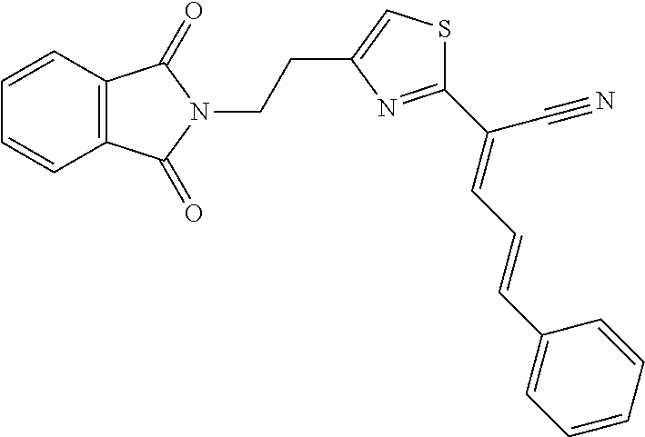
C12=C(C=CC=C1)C(=O)N(CCC1=CSC(C(C#N)=CC=CC3=CC=CC=C3)=N1)C2=O
